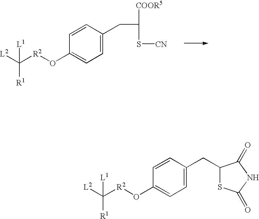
C1(O[R2]C([L2])([L1])[R1])=CC=C(CC(S[CN])[COOR5])C=C1.C1(O[R2]C([L2])([L1])[R1])=CC=C(CC2SC(=O)NC2=O)C=C1
